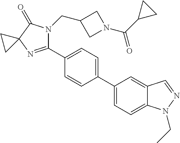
C1(C2=CC=C(C3=CC=C4C(=C3)C=NN4CC)C=C2)=NC2(C(=O)N1CC1CN(C(C3CC3)=O)C1)CC2
